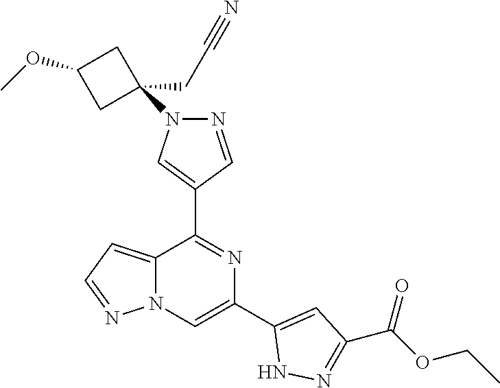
C12=CC=NN1C=C(C1=CC(C(OCC)=O)=NN1)N=C2C1=CN(C2(CC#N)CC(OC)C2)N=C1
